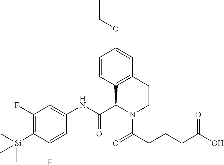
C1=CC2=C(C=C1OCC)CCN(C(CCCC(O)=O)=O)C2C(NC1=CC(F)=C([Si](C)(C)C)C(F)=C1)=O
